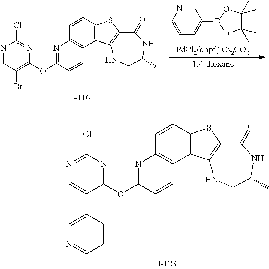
N1=C(OC2=NC(Cl)=NC=C2C2=CN=CC=C2)C=CC2=C1C=CC1=C2C2=C(S1)C(=O)NC(C)CN2.N1=C(OC2=C(Br)C=NC(Cl)=N2)C=CC2=C1C=CC1=C2C2=C(S1)C(=O)NC(C)CN2.C1=CC=C(B2OC(C)(C)C(C)(C)O2)C=N1
